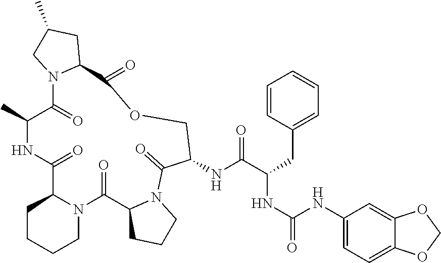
C1CCCN2C1C(=O)NC(C)C(=O)N1C(CC(C)C1)C(=O)OCC(NC(C(CC1=CC=CC=C1)NC(=O)NC1=CC=C3C(=C1)OCO3)=O)C(=O)N1C(C2=O)CCC1
